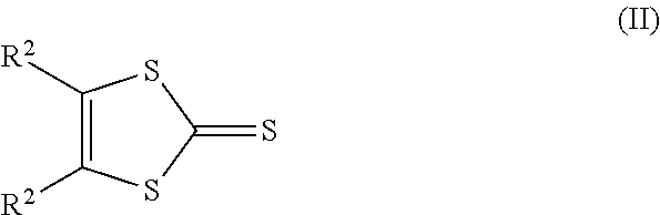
C1([R2])=C([R2])SC(=S)S1
